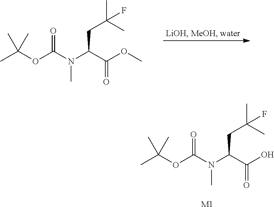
CC(OC(N(C(C(OC)=O)CC(C)(C)F)C)=O)(C)C.CC(OC(N(C(C(O)=O)CC(C)(C)F)C)=O)(C)C.[M1]
